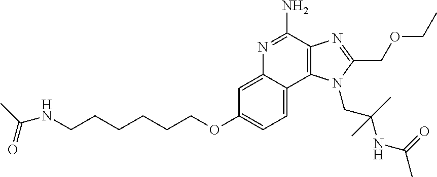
C1=C(OCCCCCCNC(=O)C)C=C2C(=C1)C1=C(C(N)=N2)N=C(COCC)N1CC(NC(=O)C)(C)C
